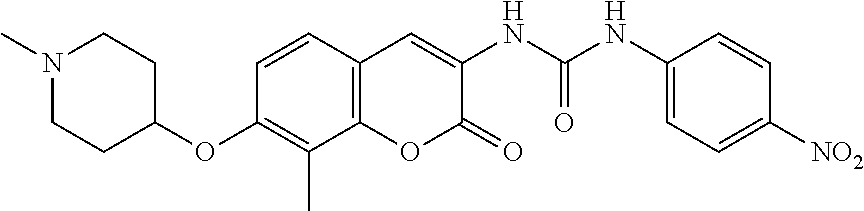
N1(C)CCC(OC2=C(C)C3=C(C=C2)C=C(NC(NC2=CC=C([NO2])C=C2)=O)C(=O)O3)CC1
